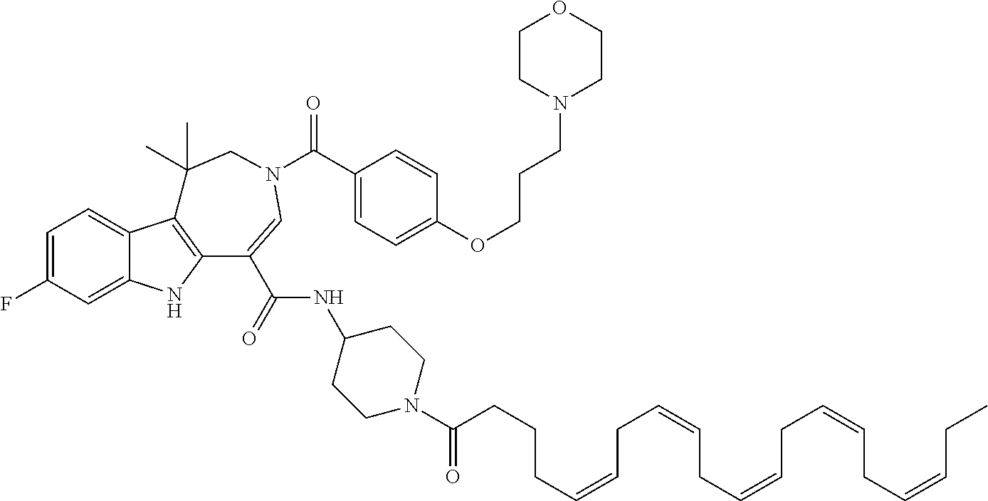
C1=C(F)C=C2C(=C1)C1=C(N2)C(C(NC2CCN(C(=O)CCCC=CCC=CCC=CCC=CCC=CCC)CC2)=O)=CN(C(=O)C2=CC=C(OCCCN3CCOCC3)C=C2)CC1(C)C
